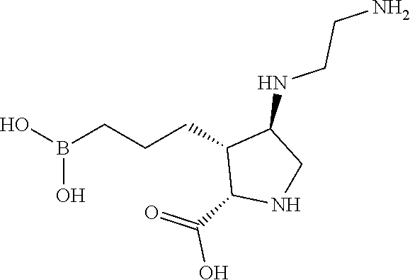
B(O)(O)CCCC1C(C(=O)O)NCC1NCCN
